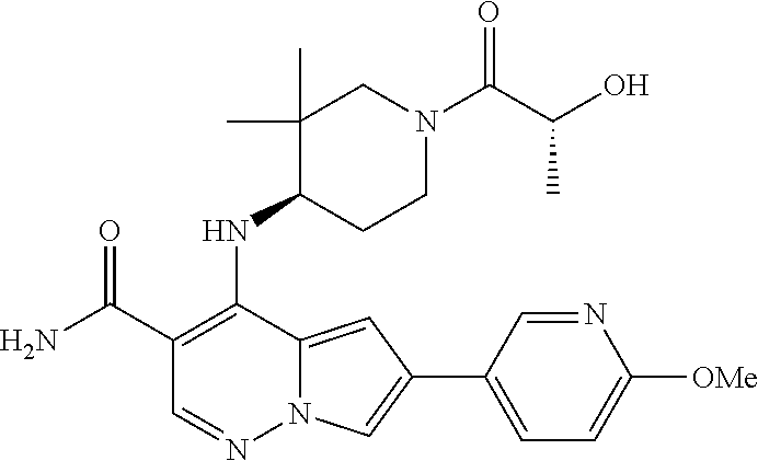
C1(C(N)=O)=C(NC2C(C)(C)CN(C(C(O)C)=O)CC2)C2=CC(C3=CC=C([OMe])N=C3)=CN2N=C1
